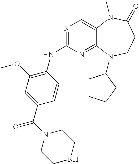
N1=C(NC2=C(OC)C=C(C(=O)N3CCNCC3)C=C2)N=C2C(=C1)N(C)C(=O)CCN2C1CCCC1
